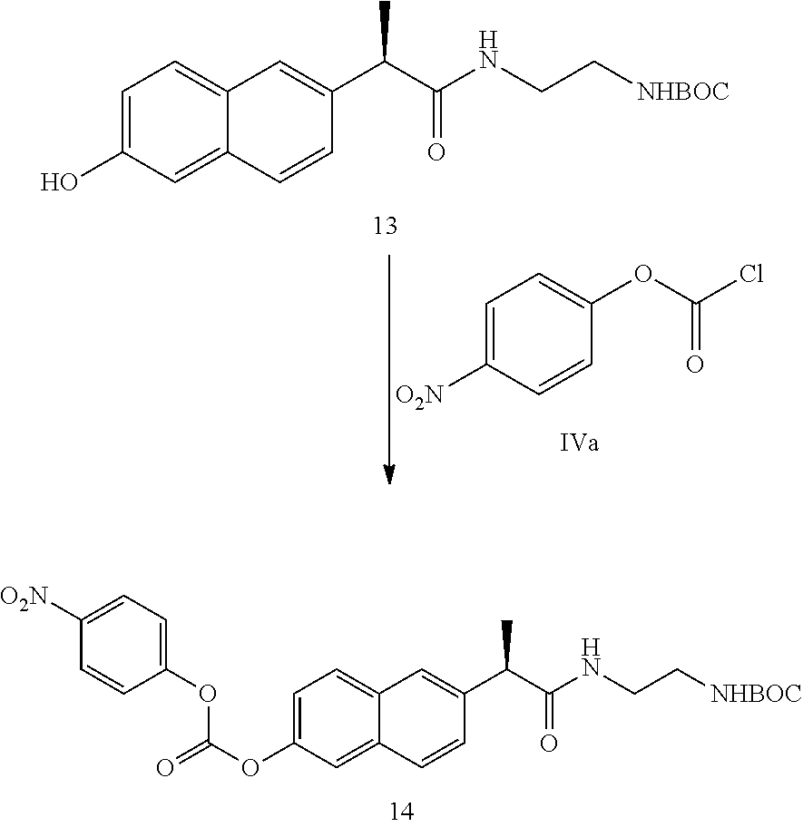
C1=C(O)C=C2C(=C1)C=C(C(C(NCC[NHBOC])=O)C)C=C2.C1=C([O2N])C=CC(OC(Cl)=O)=C1.C1=C(OC(=O)OC2=CC=C([O2N])C=C2)C=C2C(=C1)C=C(C(C(NCC[NHBOC])=O)C)C=C2
